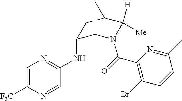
C1(NC2=NC=C([F3C])N=C2)C2N(C(=O)C3=C(Br)C=CC(C)=N3)C([H])([Me])C(C1)C2
